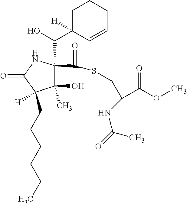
C1(O)(C)C(C(O)C2([H])C=CCCC2)(C(SCC(C(=O)OC)NC(C)=O)=O)NC(=O)C1(CCCCCC)[H]
